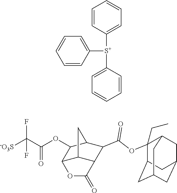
C1=CC([S+](C2=CC=CC=C2)C2=CC=CC=C2)=CC=C1.[-O3S]C(C(OC1C2C3C(C(C(=O)OC4(CC)C5CC6CC(CC4C6)C5)C1C3)C(=O)O2)=O)(F)F
